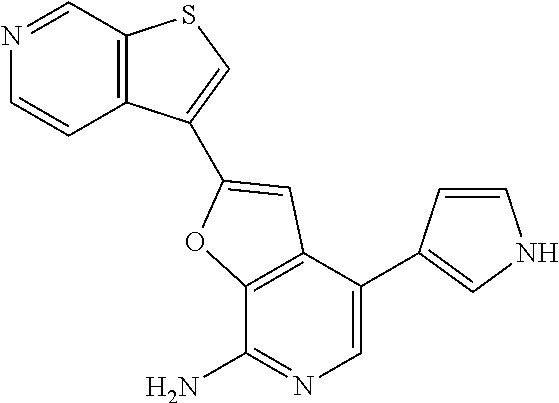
C12=C(C(C3=CNC=C3)=CN=C1N)C=C(C1=CSC3=C1C=CN=C3)O2
